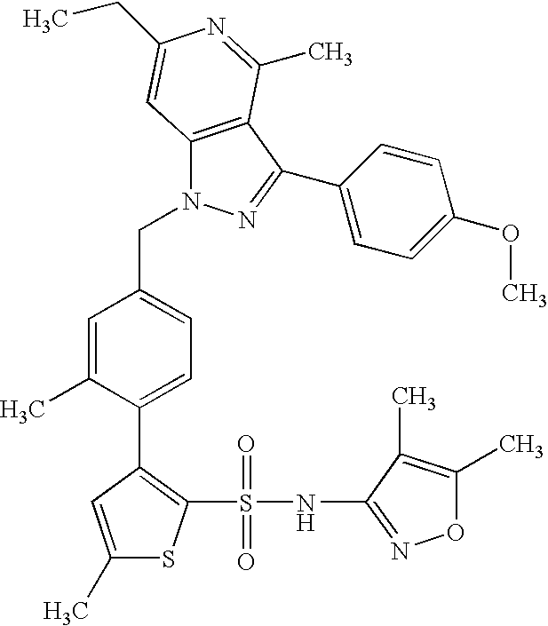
C1(C)=CC(C2=CC=C(CN3C4=C(C(C5=CC=C(OC)C=C5)=N3)C(C)=NC(CC)=C4)C=C2C)=C(S(NC2=NOC(C)=C2C)(=O)=O)S1
